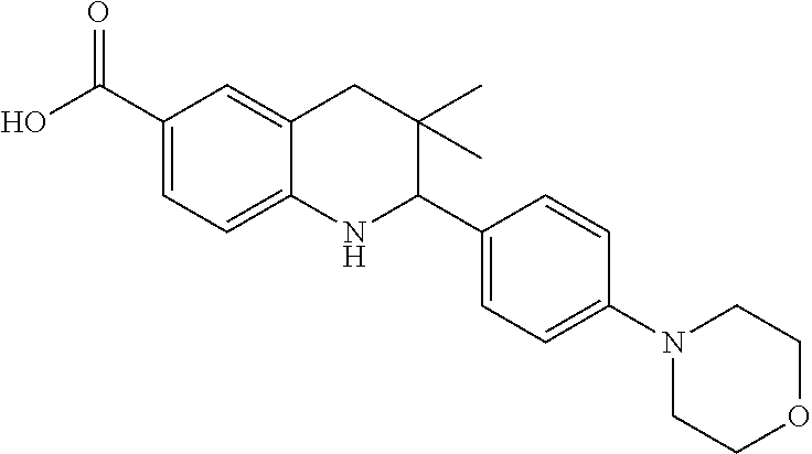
C1(C(O)=O)=CC=C2C(=C1)CC(C)(C)C(C1=CC=C(N3CCOCC3)C=C1)N2
